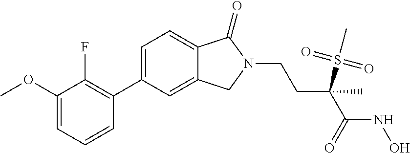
C1(OC)=CC=CC(C2=CC=C3C(=C2)CN(CCC(C)(S(C)(=O)=O)C(=O)NO)C3=O)=C1F
